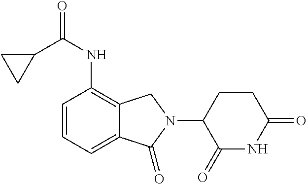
C1=CC=C2C(=C1NC(C1CC1)=O)CN(C1C(=O)NC(=O)CC1)C2=O
